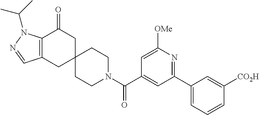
C12=C(CC3(CC1=O)CCN(C(C1=CC(C4=CC=CC([CO2H])=C4)=NC([OMe])=C1)=O)CC3)C=NN2C(C)C
